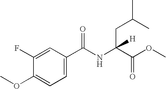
C1(F)=CC(C(NC(C(=O)OC)(CC(C)C)[H])=O)=CC=C1OC
